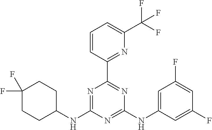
N1=C(NC2CCC(F)(F)CC2)N=C(NC2=CC(F)=CC(F)=C2)N=C1C1=NC(C(F)(F)F)=CC=C1
